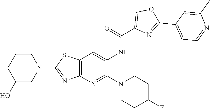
C1CCC(O)CN1C1=NC2=C(S1)C=C(NC(=O)C1=COC(C3=CC=NC(C)=C3)=N1)C(N1CCC(F)CC1)=N2
